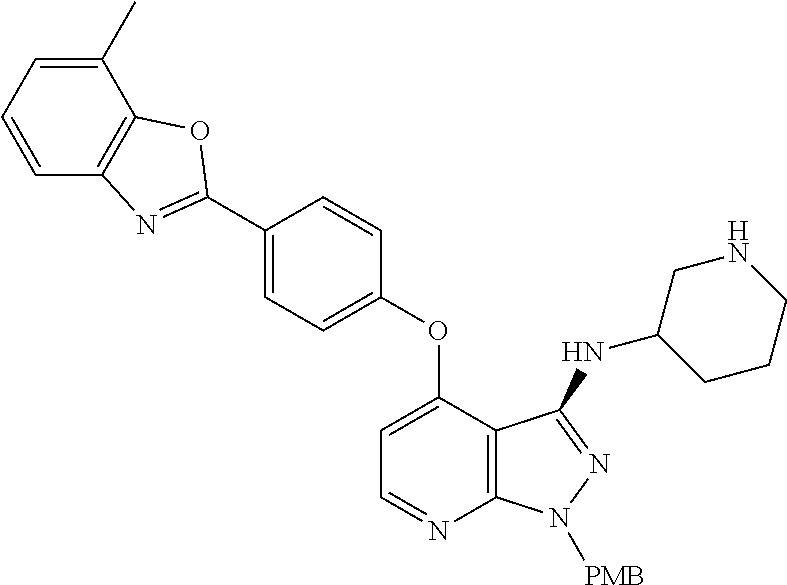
C1(C)=CC=CC2=C1OC(C1=CC=C(OC3=CC=NC4=C3C(NC3CCCNC3)=NN4[PMB])C=C1)=N2
